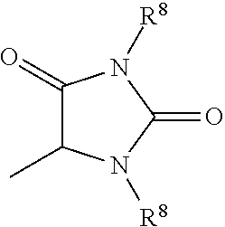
C1(=O)C(C)N([R8])C(=O)N1[R8]
